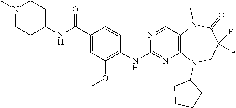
N1(C)CCC(NC(C2=CC(OC)=C(NC3=NC4=C(C=N3)N(C)C(=O)C(F)(F)CN4C3CCCC3)C=C2)=O)CC1
